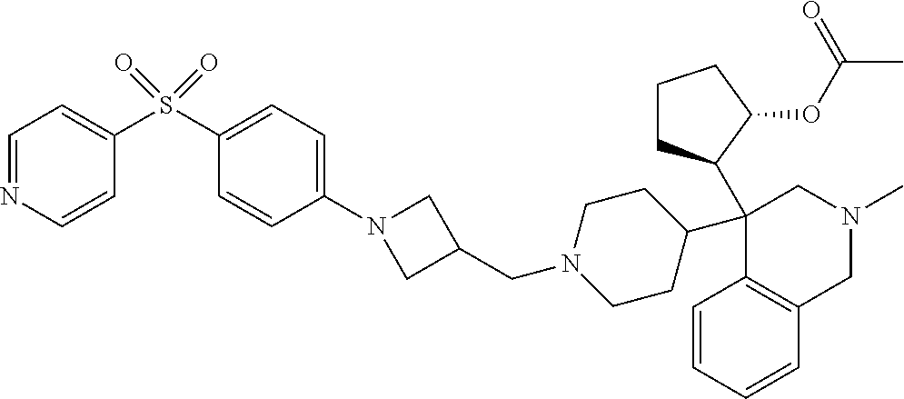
C1=CC=CC2=C1C(C1CCCC1OC(C)=O)(C1CCN(CC3CN(C4=CC=C(S(C5=CC=NC=C5)(=O)=O)C=C4)C3)CC1)CN(C)C2
